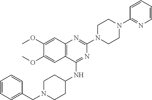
C12=C(C(NC3CCN(CC4=CC=CC=C4)CC3)=NC(N3CCN(C4=NC=CC=C4)CC3)=N1)C=C(OC)C(OC)=C2
